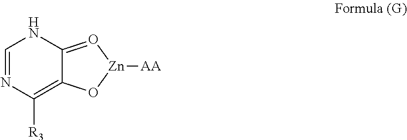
C12=O[Zn]([AA])OC1=C([R3])N=CN2
